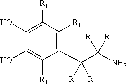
C1([R1])=C(O)C(O)=C([R1])C([R1])=C1C(C([R])([R])N)([R])[R]
